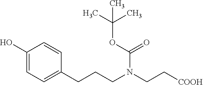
C1(O)=CC=C(CCCN(CC[COOH])C(OC(C)(C)C)=O)C=C1
